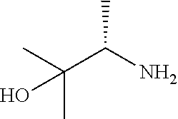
C(C)(C)(C(N)C)O
